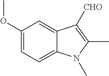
C1(OC)=CC=C2C(=C1)C([CHO])=C(C)N2C
